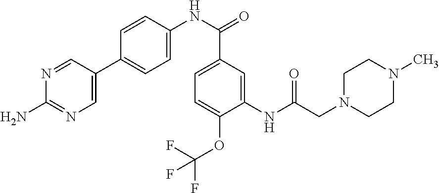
N1=CC(C2=CC=C(NC(=O)C3=CC=C(OC(F)(F)F)C(NC(CN4CCN(C)CC4)=O)=C3)C=C2)=CN=C1N
